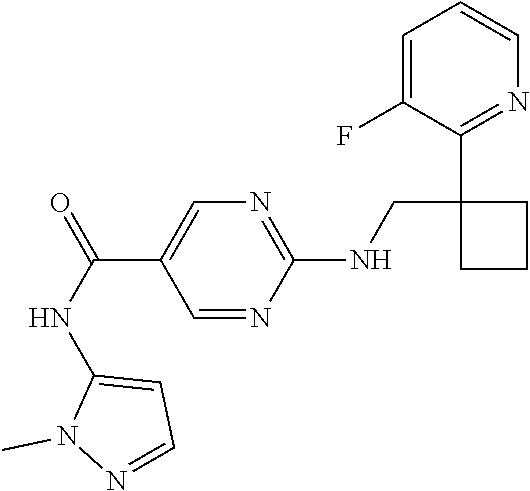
C(C1=CN=C(NCC2(C3=NC=CC=C3F)CCC2)N=C1)(NC1=CC=NN1C)=O
